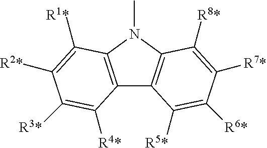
C12=C(N(C)C3=C1C([R5*])=C([R6*])C([R7*])=C3[R8*])C([R1*])=C([R2*])C([R3*])=C2[R4*]
